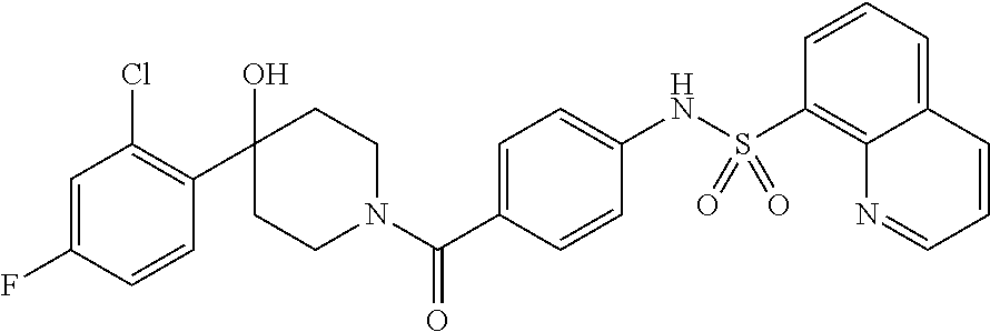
C1(O)(C2=C(Cl)C=C(F)C=C2)CCN(C(C2=CC=C(NS(C3=C4C(=CC=C3)C=CC=N4)(=O)=O)C=C2)=O)CC1
